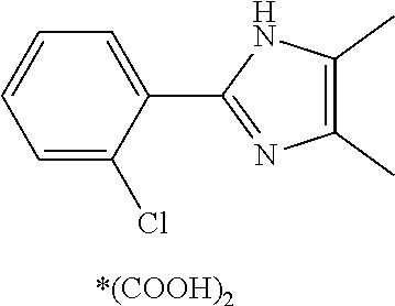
C1(C)=C(C)N=C(C2=CC=CC=C2Cl)N1.[*(COOH)2]
